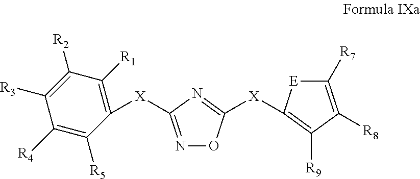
N1=C([X]C2=C([R1])C([R2])=C([R3])C([R4])=C2[R5])N=C([X]C2=C([R9])C([R8])=C([R7])[E]2)O1
